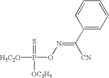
C1(C([CN])=NOP(=S)([OC2H5])[H5C2O])=CC=CC=C1
